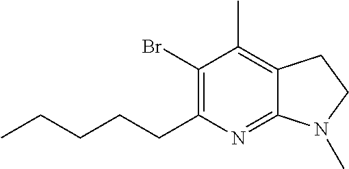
C12=NC(CCCCC)=C(Br)C(C)=C1CCN2C
